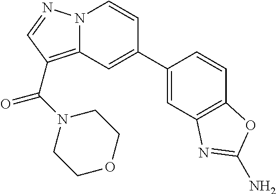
N12C(=C(C(N3CCOCC3)=O)C=N1)C=C(C1=CC3=C(C=C1)OC(N)=N3)C=C2
